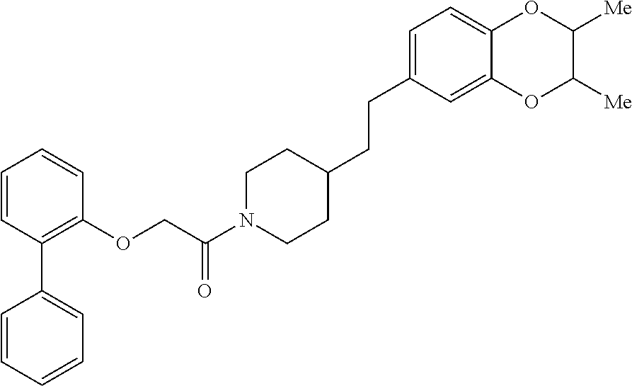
C1=CC(C2=CC=CC=C2)=C(OCC(N2CCC(CCC3=CC=C4C(=C3)OC([Me])C([Me])O4)CC2)=O)C=C1
